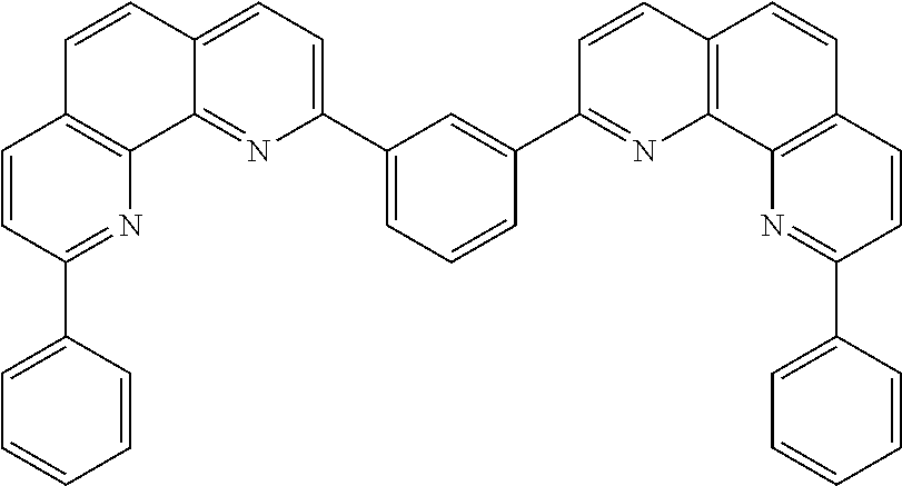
C1=C(C2=NC3=C(C=C2)C=CC2=CC=C(C4=CC=CC(C5=NC6=C(C=C5)C=CC5=C6N=C(C6=CC=CC=C6)C=C5)=C4)N=C32)C=CC=C1
